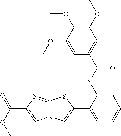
N12C(=NC(C(OC)=O)=C1)SC(C1=CC=CC=C1NC(=O)C1=CC(OC)=C(OC)C(OC)=C1)=C2
